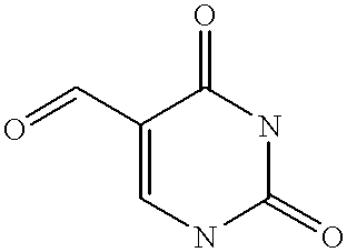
C1(C=O)=CNC(=O)NC1=O
